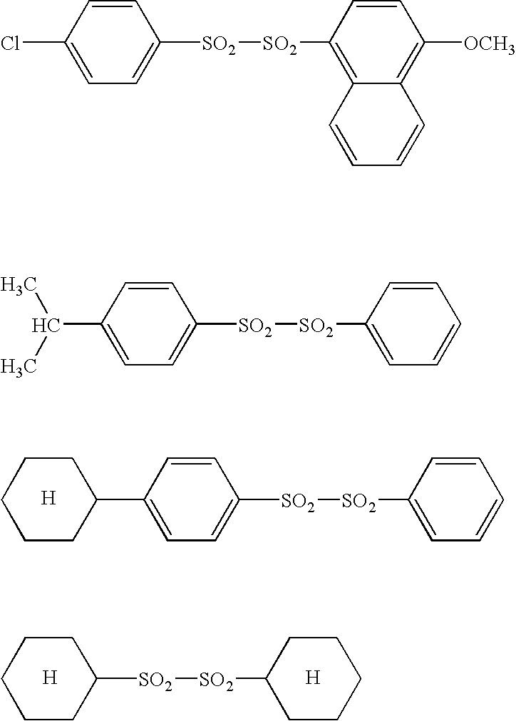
C1=CC(C2CCCCC2)=CC=C1[SO2][SO2]C1=CC=CC=C1.[H].C1([SO2][SO2]C2CCCCC2)CCCCC1.[H].[H].C1=CC(Cl)=CC=C1[SO2][SO2]C1=C2C(=C([OCH3])C=C1)C=CC=C2.C1=CC(C(C)C)=CC=C1[SO2][SO2]C1=CC=CC=C1
